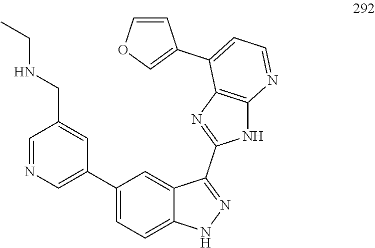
C1(CNCC)=CC(C2=CC=C3C(=C2)C(C2=NC4=C(N2)N=CC=C4C2=COC=C2)=NN3)=CN=C1
